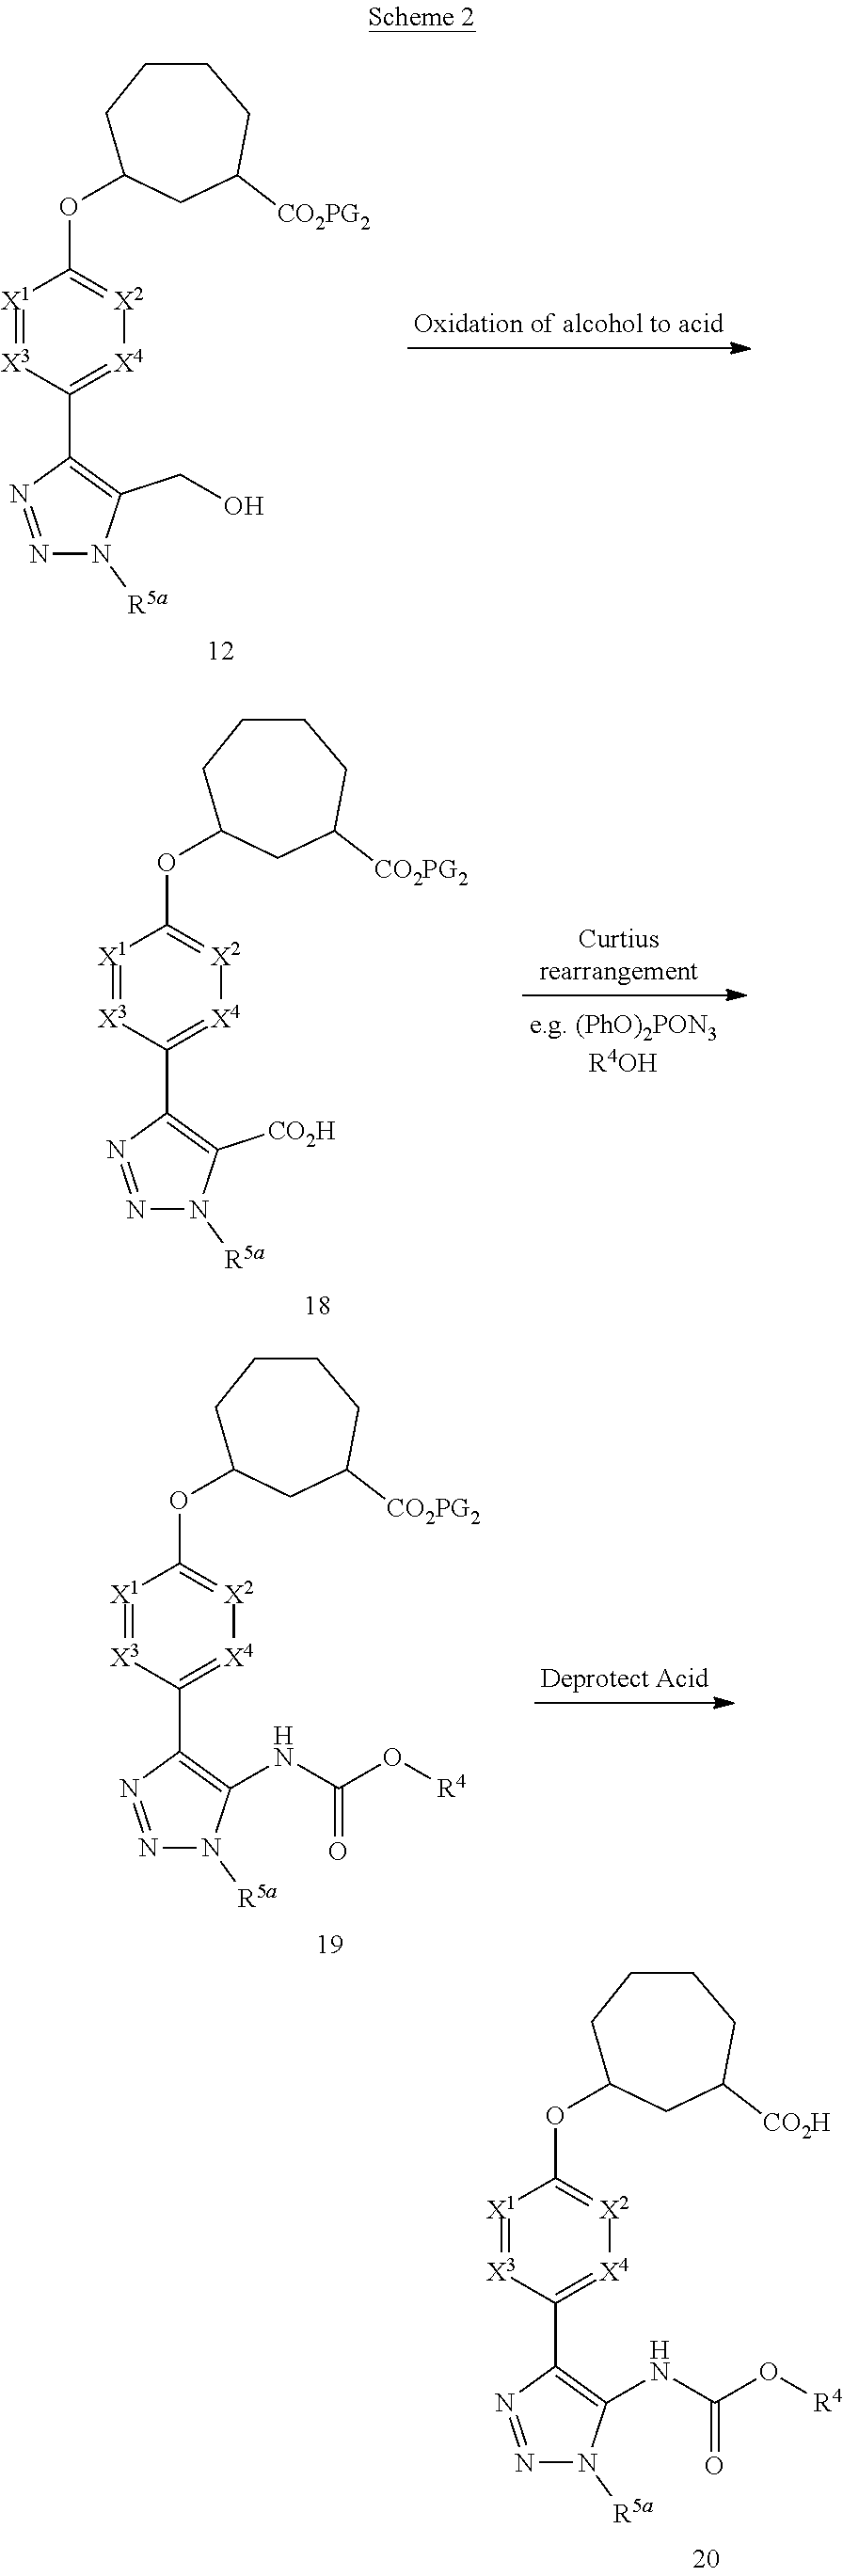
O(C1=[X2][X4]=C(C2=C(NC(=O)O[R4])N([R5a])N=N2)[X3]=[X1]1)C1CC([CO2H])CCCC1.O(C1=[X2][X4]=C(C2=C(CO)N([R5a])N=N2)[X3]=[X1]1)C1CC([CO2PG2])CCCC1.O(C1=[X2][X4]=C(C2=C([CO2H])N([R5a])N=N2)[X3]=[X1]1)C1CC([CO2PG2])CCCC1.O(C1=[X2][X4]=C(C2=C(NC(=O)O[R4])N([R5a])N=N2)[X3]=[X1]1)C1CC([CO2PG2])CCCC1
